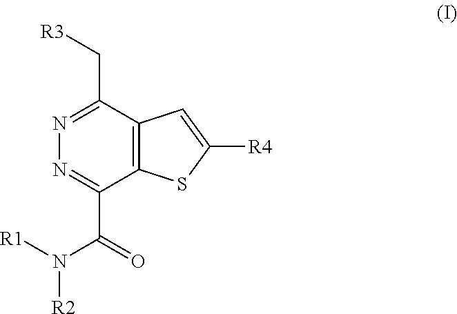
C12=C(C(C[R3])=NN=C1C(=O)N([R1])[R2])C=C([R4])S2
